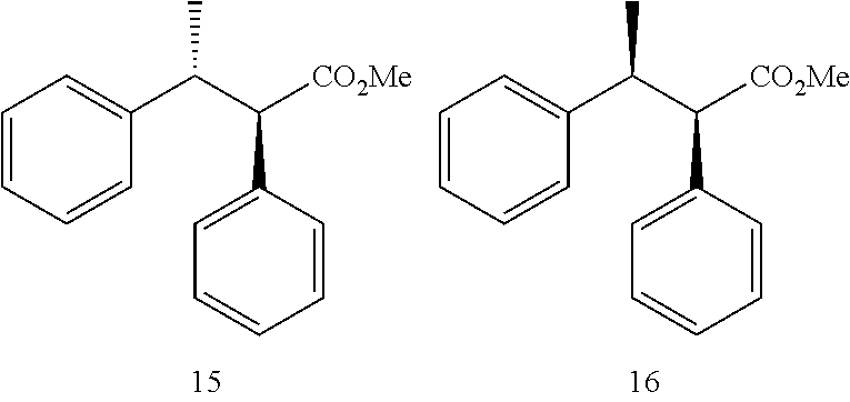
C1=CC=CC(C(C([CO2Me])C2=CC=CC=C2)C)=C1.C1=CC=CC(C(C([CO2Me])C2=CC=CC=C2)C)=C1
